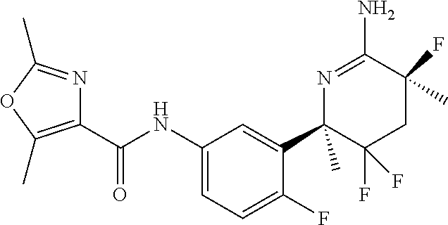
C1(C(NC2=CC=C(F)C(C3(C)C(F)(F)CC(F)(C)C(N)=N3)=C2)=O)=C(C)OC(C)=N1
